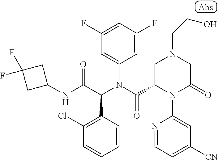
C1(F)=CC(F)=CC(N(C(C2N(C3=CC([CN])=CC=N3)C(=O)CN(CCO)C2)=O)C(C(NC2CC(F)(F)C2)=O)C2=C(Cl)C=CC=C2)=C1
